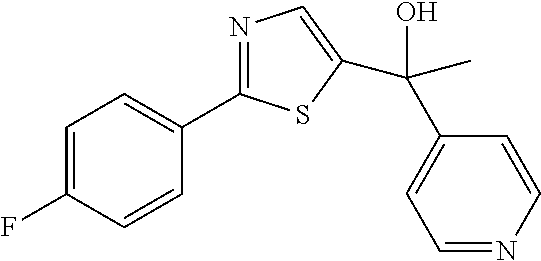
C1=C(F)C=CC(C2=NC=C(C(O)(C3=CC=NC=C3)C)S2)=C1
